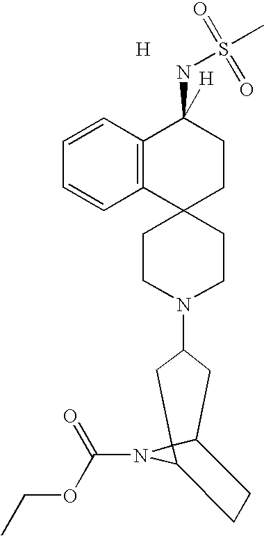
C1CN(C2CC3C4(N(C(OCC)=O)C4CC3)C2)CCC12CCC(NS(C)(=O)=O)([H])C1=C2C=CC=C1.[H]
